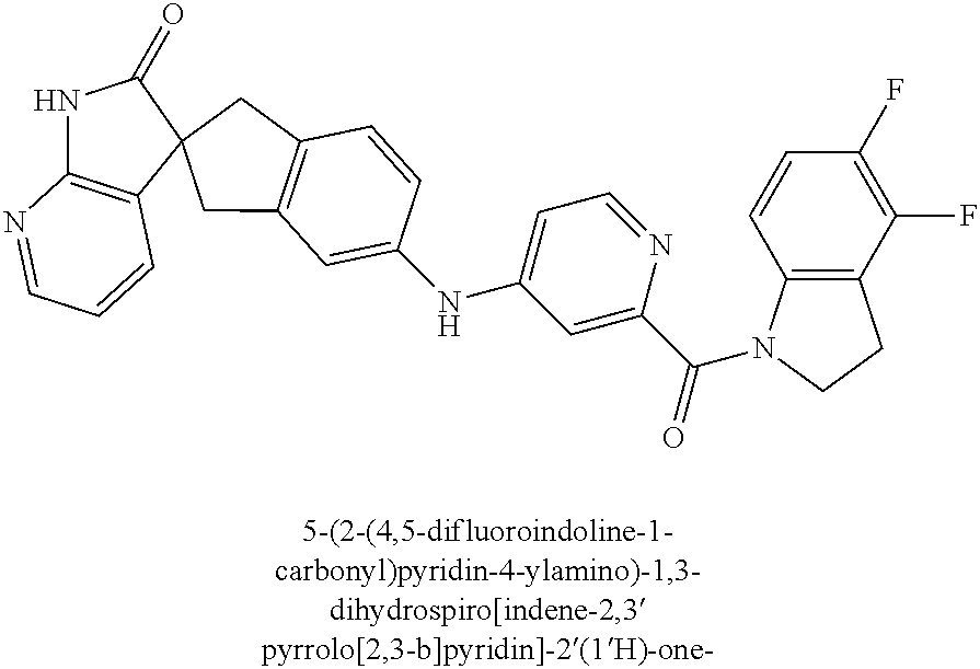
C1=C(NC2=CC=NC(C(=O)N3C4=C(CC3)C(F)=C(F)C=C4)=C2)C=CC2=C1CC1(C2)C2=C(NC1=O)N=CC=C2
